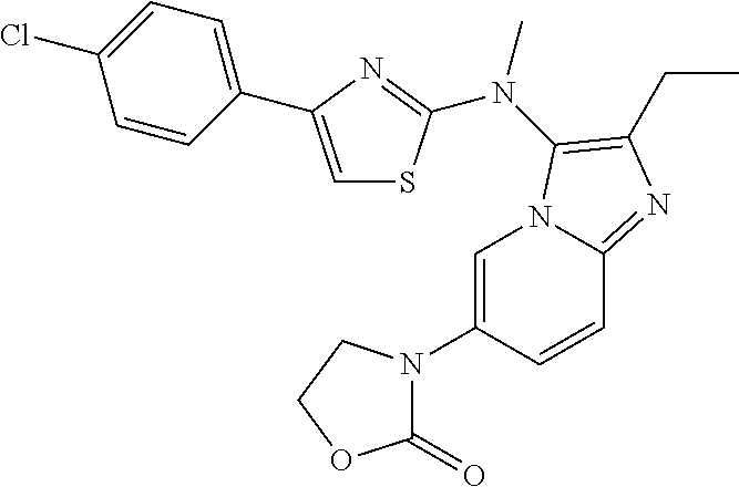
C1=C(N2C(=O)OCC2)C=CC2=NC(CC)=C(N(C)C3=NC(C4=CC=C(Cl)C=C4)=CS3)N12
